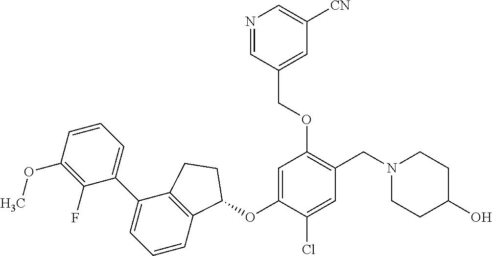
C1(F)=C(OC)C=CC=C1C1=CC=CC2=C1CCC2OC1=CC(OCC2=CC([CN])=CN=C2)=C(CN2CCC(O)CC2)C=C1Cl
